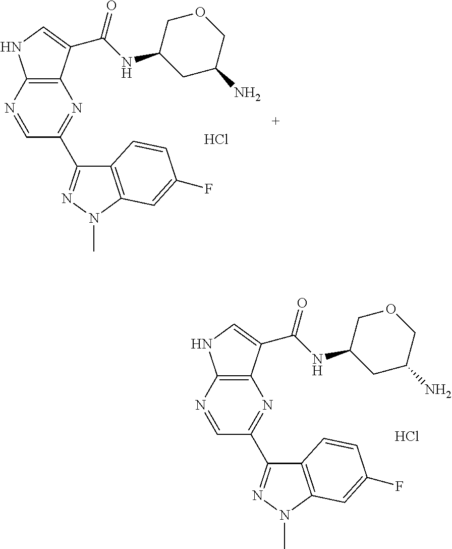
C12=C(N=CC(C3=NN(C)C4=C3C=CC(F)=C4)=N1)NC=C2C(NC1CC(N)COC1)=O.Cl.C12=C(N=CC(C3=NN(C)C4=C3C=CC(F)=C4)=N1)NC=C2C(NC1CC(N)COC1)=O.Cl
